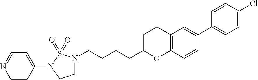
C1CN(CCCCC2OC3=C(C=C(C4=CC=C(Cl)C=C4)C=C3)CC2)S(=O)(=O)N1C1=CC=NC=C1
